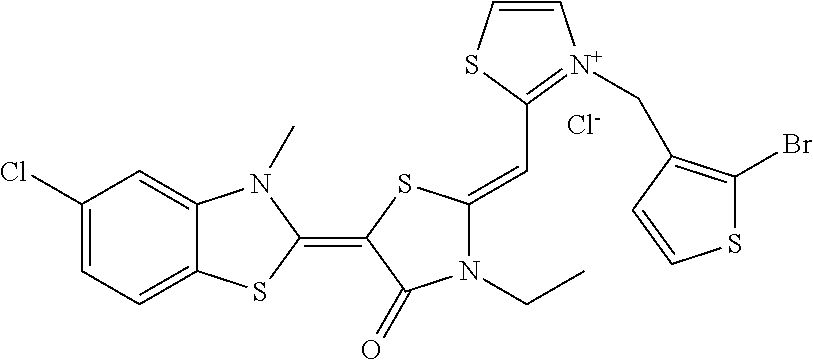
[Cl-].C1(Cl)=CC=C2C(=C1)N(C)C(=C1SC(=CC3=[N+](CC4=C(Br)SC=C4)C=CS3)N(CC)C1=O)S2
